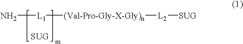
N[L1][(Val-Pro-Gly-X-Gly)n][L2][SUG].[SUG]
